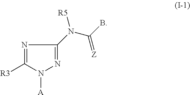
N1=C([R3])N([A])N=C1N([R5])C(B)=[Z]
